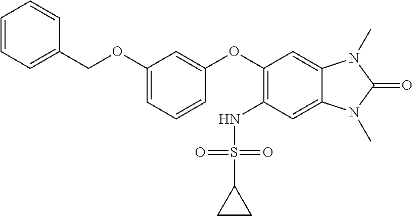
C1=CC=C(COC2=CC=CC(OC3=C(NS(C4CC4)(=O)=O)C=C4C(=C3)N(C)C(=O)N4C)=C2)C=C1
